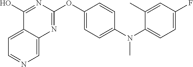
C12=CC=NC=C1N=C(OC1=CC=C(N(C3=CC=C(F)C=C3C)C)C=C1)N=C2O
